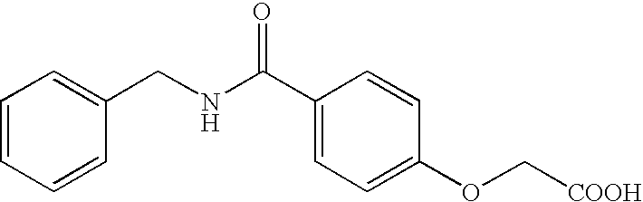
C1=C(CNC(C2=CC=C(OC[COOH])C=C2)=O)C=CC=C1
